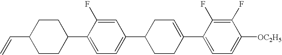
C1(F)=C(F)C(C2=CCC(C3=CC=C(C4CCC(C=C)CC4)C(F)=C3)CC2)=CC=C1[OC2H5]
